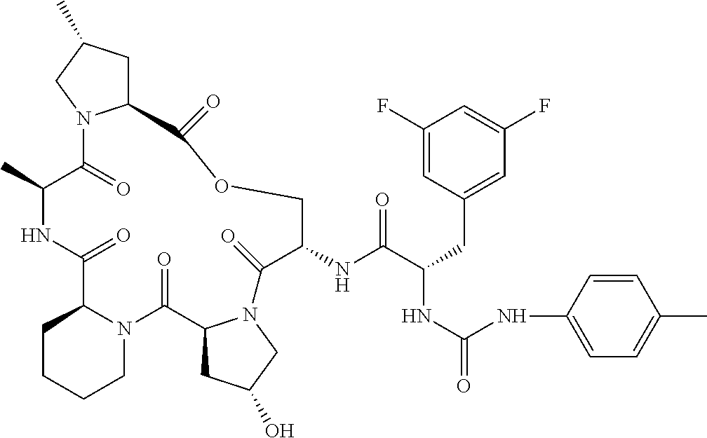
C1(C)C(=O)N2C(CC(C)C2)C(=O)OCC(NC(=O)C(NC(NC2=CC=C(C)C=C2)=O)CC2=CC(F)=CC(F)=C2)C(=O)N2C(C(=O)N3C(C(=O)N1)CCCC3)CC(O)C2
